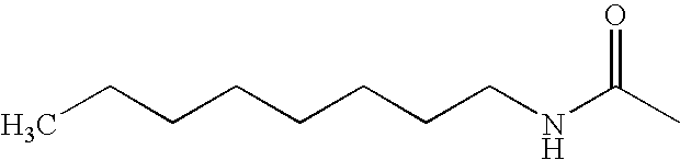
CCCCCCCCNC(C)=O
